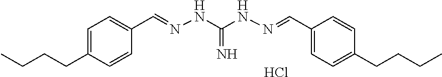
C1(C=NNC(NN=CC2=CC=C(CCCC)C=C2)=N)=CC=C(CCCC)C=C1.Cl
